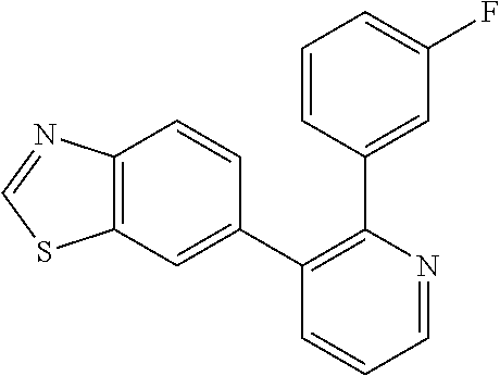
C1=NC(C2=CC(F)=CC=C2)=C(C2=CC3=C(C=C2)N=CS3)C=C1
